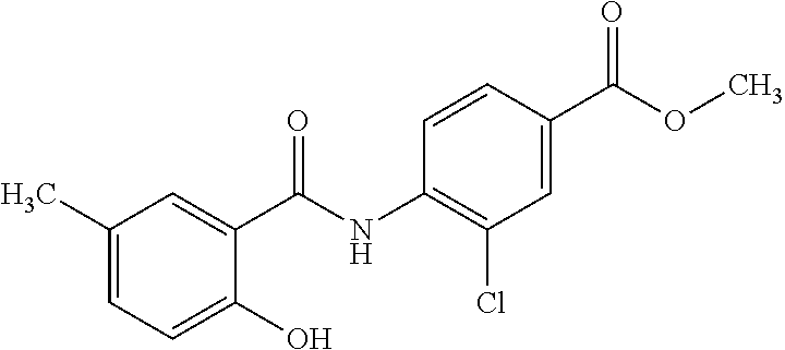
C1(C)=CC=C(O)C(C(NC2=C(Cl)C=C(C(OC)=O)C=C2)=O)=C1
